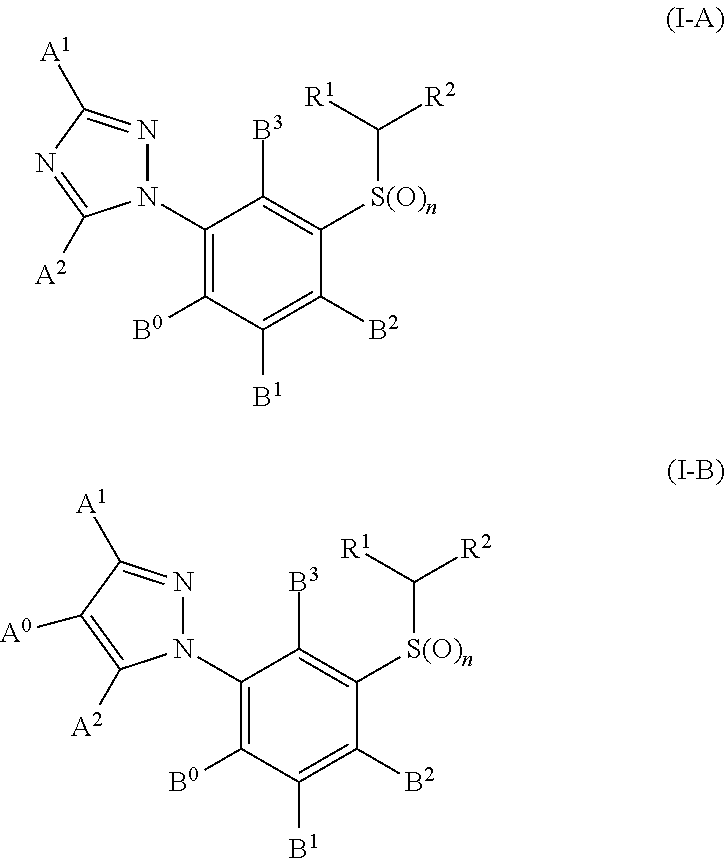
C1(N2N=C([A1])N=C2[A2])=C([B0])C([B1])=C([B2])C([S(O)n]C([R1])[R2])=C1[B3].C1(N2N=C([A1])C([A0])=C2[A2])=C([B0])C([B1])=C([B2])C([S(O)n]C([R1])[R2])=C1[B3]
